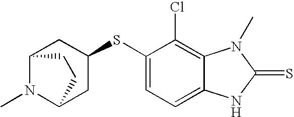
C12N(C)C(CC(SC3=CC=C4C(=C3Cl)N(C)C(=S)N4)C1)CC2
